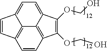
C12=CC=C3C=CC4=C3C1=C(C=C4)C(OCO)=C2OCO
